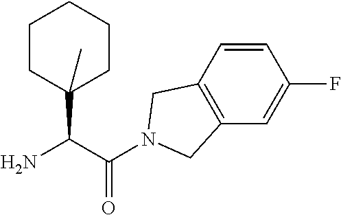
NC(C(N1CC2=C(C1)C=CC(F)=C2)=O)C1(C)CCCCC1
